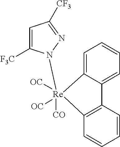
C1=C2C(=CC=C1)C1=C(C=CC=C1)[Re]2([OC])([OC])([CO])N1C([F3C])=CC([CF3])=N1
